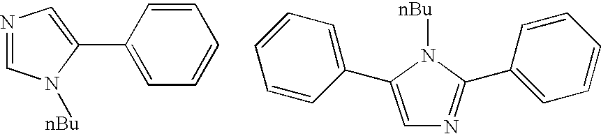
N1=CN([nBu])C(C2=CC=CC=C2)=C1.C1=C(C2=CC=CC=C2)N([nBu])C(C2=CC=CC=C2)=N1
